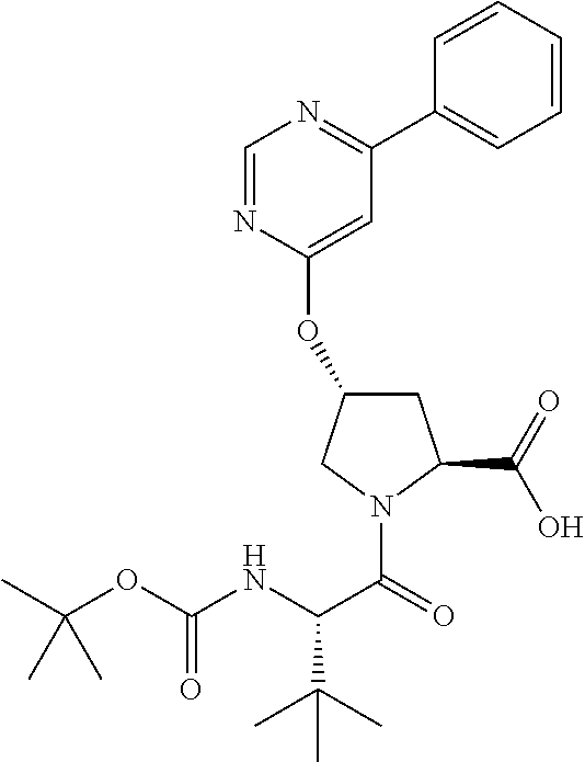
C1=NC(OC2CC(C(=O)O)N(C(C(NC(OC(C)(C)C)=O)C(C)(C)C)=O)C2)=CC(C2=CC=CC=C2)=N1
